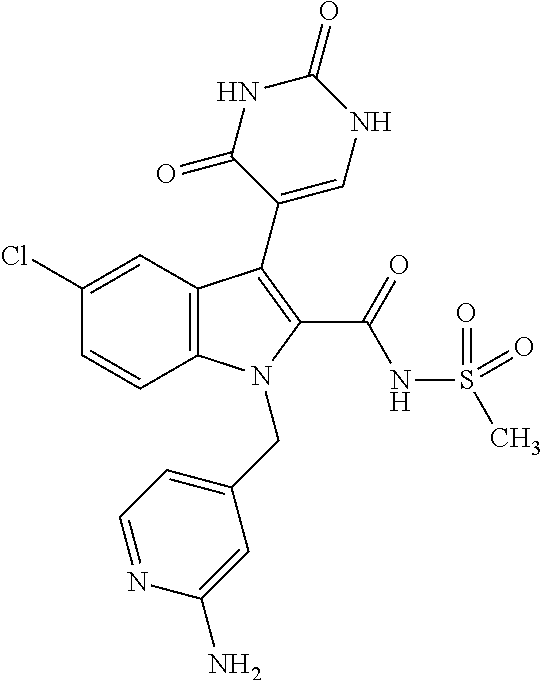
C1(Cl)=CC2=C(C=C1)N(CC1=CC=NC(N)=C1)C(C(NS(C)(=O)=O)=O)=C2C1=CNC(=O)NC1=O
